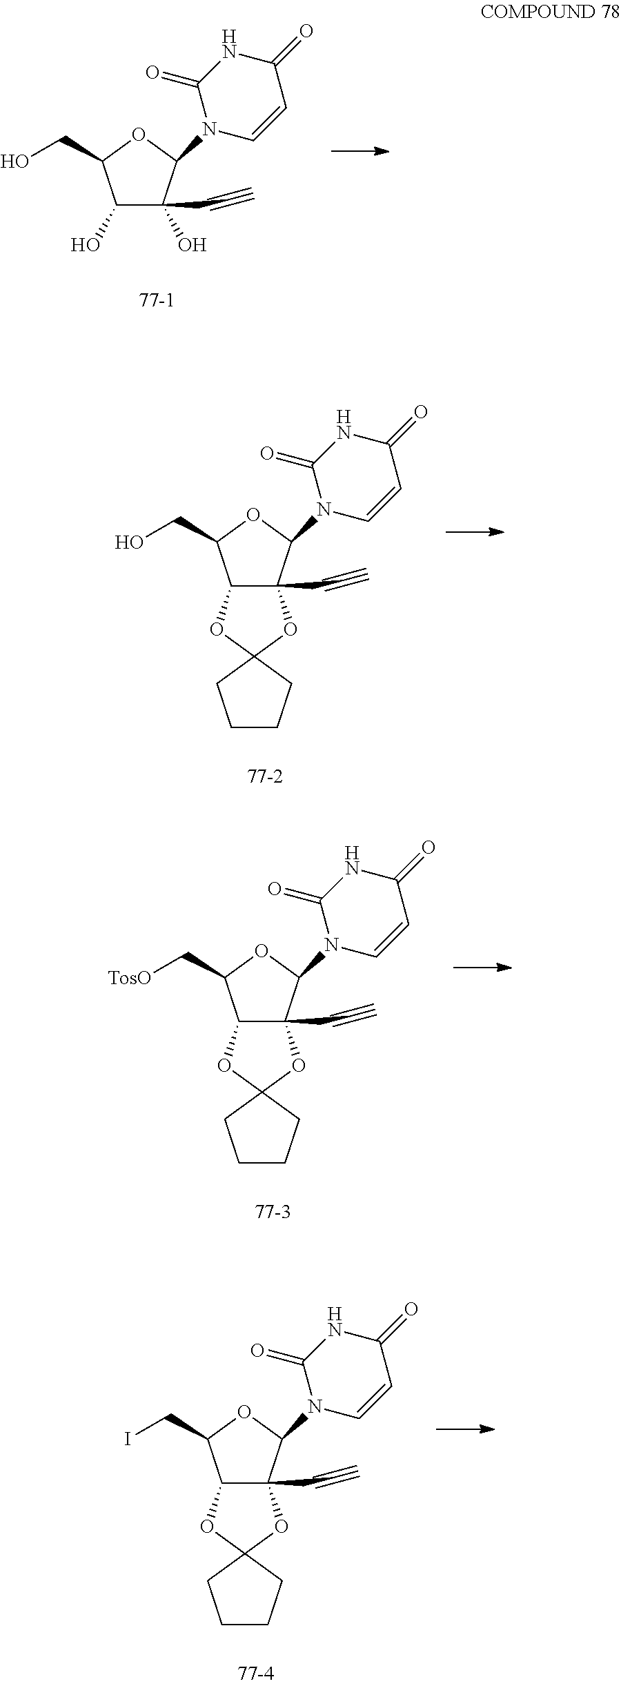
C1(O)C(O)(C#C)C(N2C(=O)NC(=O)C=C2)OC1CO.C12C(C#C)(C(N3C(=O)NC(=O)C=C3)OC1CO)OC1(O2)CCCC1.C12C(C#C)(C(N3C(=O)NC(=O)C=C3)OC1C[TosO])OC1(O2)CCCC1.C12C(C#C)(C(N3C(=O)NC(=O)C=C3)OC1CI)OC1(O2)CCCC1
